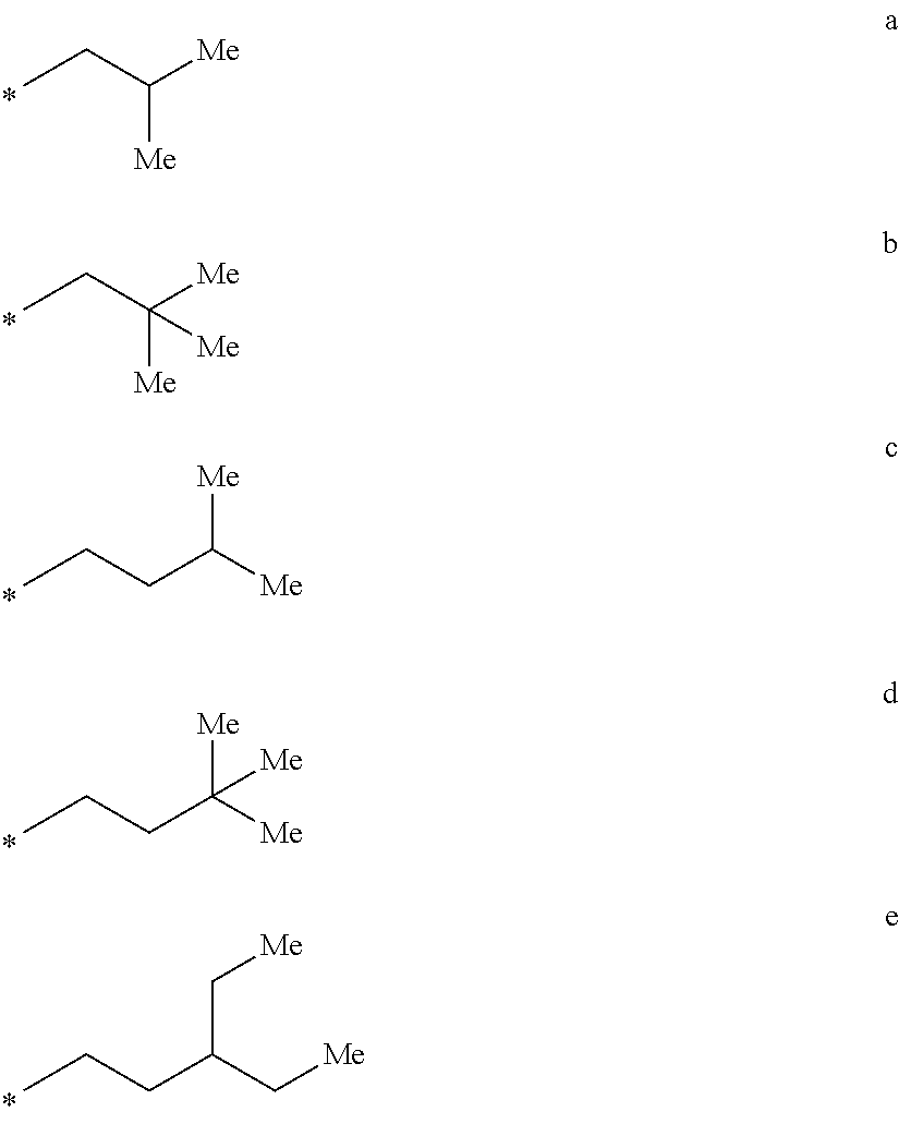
CCC([Me])[Me].CCC([Me])([Me])[Me].CCCC([Me])[Me].CCCC([Me])([Me])[Me].CCCC(C[Me])C[Me]
